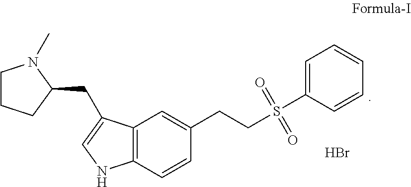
C12=C(C=CC(CCS(=O)(=O)C3=CC=CC=C3)=C1)NC=C2CC1N(C)CCC1.Br
